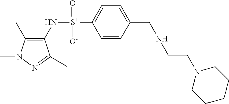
C1(C)=C(N[S+](C2=CC=C(CNCCN3CCCCC3)C=C2)(=O)[O-])C(C)=NN1C
